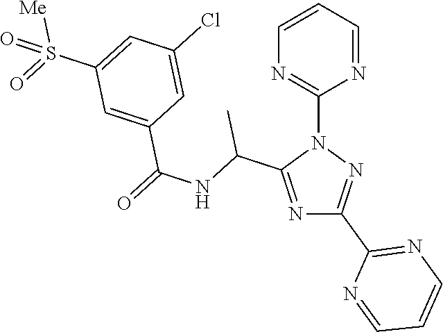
N1=C(C(NC(=O)C2=CC(S(=O)([Me])=O)=CC(Cl)=C2)C)N(C2=NC=CC=N2)N=C1C1=NC=CC=N1
